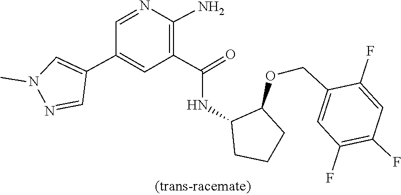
C1=NC(N)=C(C(=O)NC2C(OCC3=CC(F)=C(F)C=C3F)CCC2)C=C1C1=CN(C)N=C1
